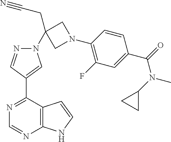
N1=C(C2=CN(C3(CC#N)CN(C4=C(F)C=C(C(=O)N(C5CC5)C)C=C4)C3)N=C2)C2=C(N=C1)NC=C2
